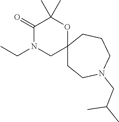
C12(CCN(CC(C)C)CCC1)OC(C)(C)C(=O)N(CC)C2
